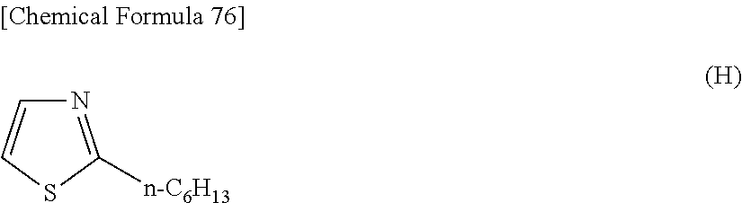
N1=C([n-C6H13])SC=C1
